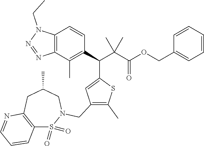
C12=C(CC(C)CN(CC3=C(C)SC(C(C4=C(C)C5=C(C=C4)N(CC)N=N5)C(C(OCC4=CC=CC=C4)=O)(C)C)=C3)S1(=O)=O)N=CC=C2
